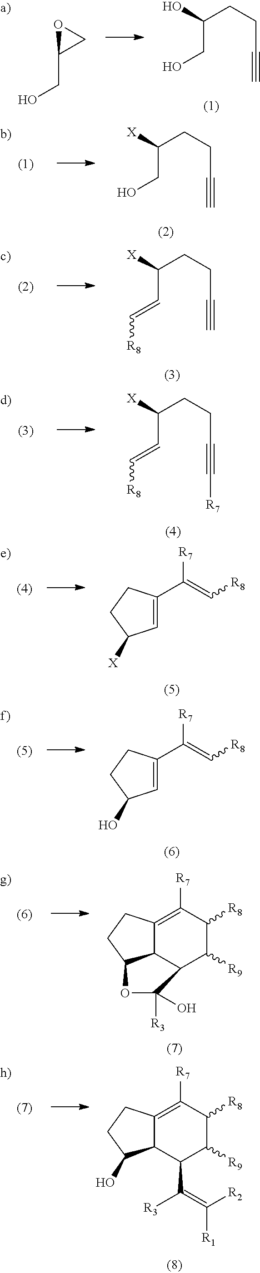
OC(CCC#C)CO.O1C(CO)C1.C12C3=C([R7])C([R8])C([R9])C1C([R3])(O)OC2CC3.C12C(=C([R7])C([R8])C([R9])C1C(=C([R2])[R1])[R3])CCC2O.[X]C(CCC#C)CO.[X]C(CCC#C)C=C[R8].[X]C(CCC#C[R7])C=C[R8].C1=C(C(=C[R8])[R7])CCC1[X].C1=C(C(=C[R8])[R7])CCC1O
